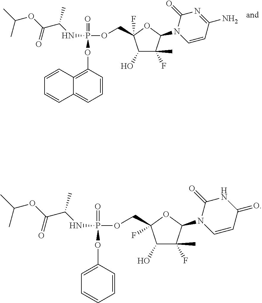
P(=O)(OC1=C2C=CC=CC2=CC=C1)(OCC1(F)C(O)C(F)(C)C(N2C=CC(N)=NC2=O)O1)NC(C(OC(C)C)=O)C.P(=O)(OC1=CC=CC=C1)(OCC1(F)C(O)C(F)(C)C(N2C=CC(=O)NC2=O)O1)NC(C(OC(C)C)=O)C
